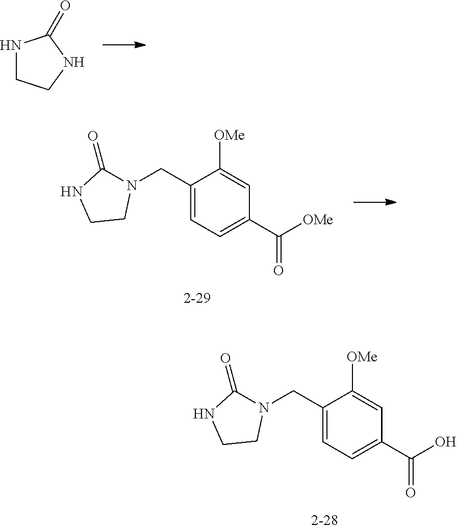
N1CCNC1=O.C1(C(=O)[OMe])=CC=C(CN2C(=O)NCC2)C([OMe])=C1.C1(C(=O)O)=CC=C(CN2C(=O)NCC2)C([OMe])=C1
